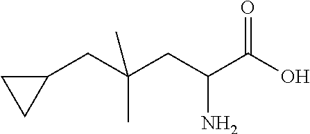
C1(CC(CC(C(O)=O)N)(C)C)CC1
